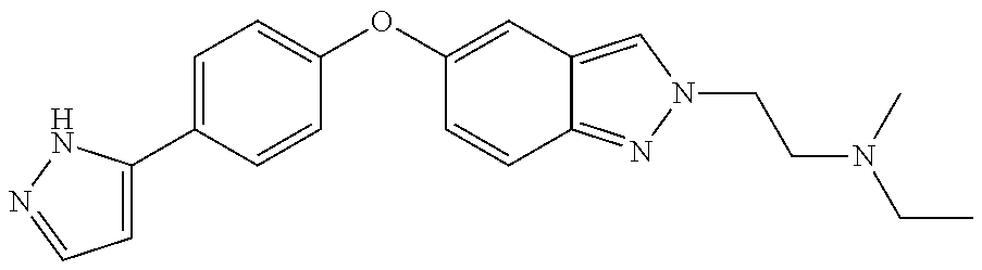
C1=C(C2=CC=C(OC3=CC4=CN(CCN(C)CC)N=C4C=C3)C=C2)NN=C1
